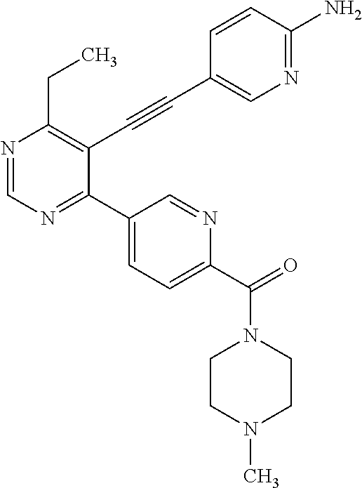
N1=CN=C(C2=CC=C(C(=O)N3CCN(C)CC3)N=C2)C(C#CC2=CN=C(N)C=C2)=C1CC
